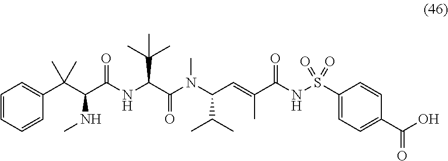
C1=CC=C(C(C(C(NC(C(N(C(C=C(C(NS(C2=CC=C(C(O)=O)C=C2)(=O)=O)=O)C)C(C)C)C)=O)C(C)(C)C)=O)NC)(C)C)C=C1
